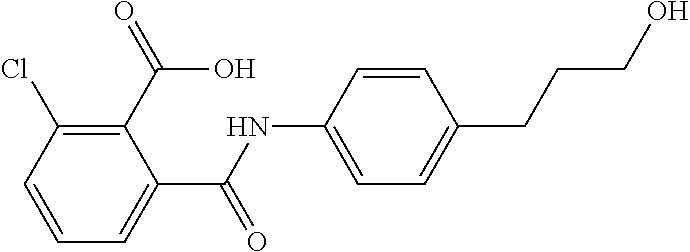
C1(NC(C2=CC=CC(Cl)=C2C(O)=O)=O)=CC=C(CCCO)C=C1
